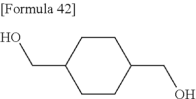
C(C1CCC(CO)CC1)O
